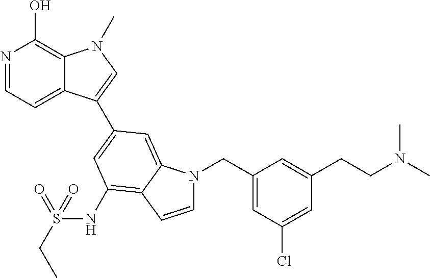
N1=CC=C2C(=C1O)N(C)C=C2C1=CC(NS(CC)(=O)=O)=C2C(=C1)N(CC1=CC(Cl)=CC(CCN(C)C)=C1)C=C2
